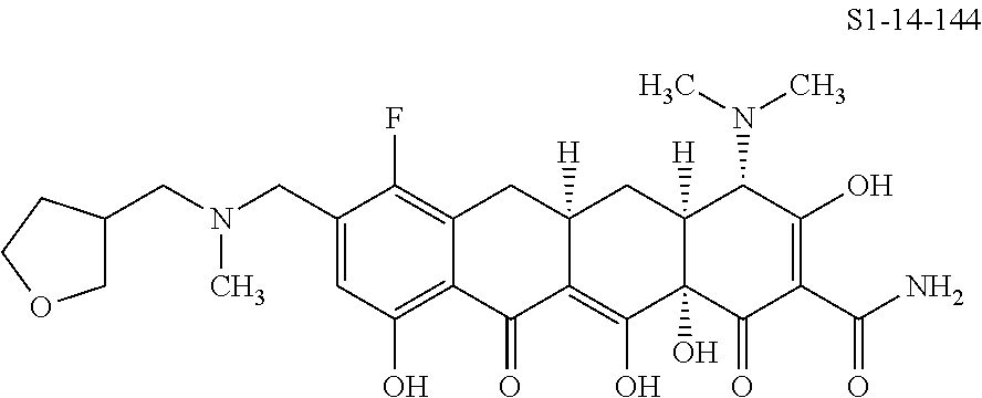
C1(CN(CC2COCC2)C)=CC(O)=C2C(=C1F)CC1([H])C(=C(O)C3(O)C([H])(C1)C(N(C)C)C(O)=C(C(N)=O)C3=O)C2=O
